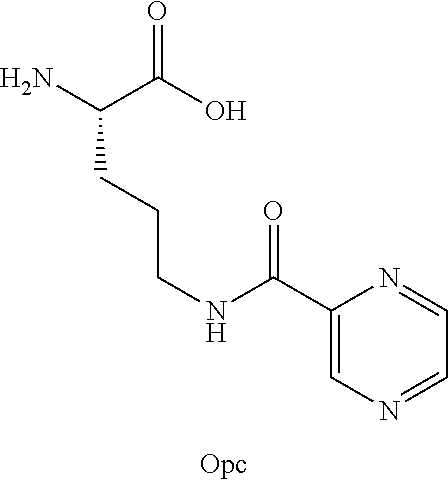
NC(C(O)=O)CCCNC(C1=CN=CC=N1)=O
